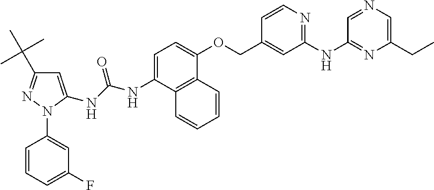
C(NC1=CC=C(OCC2=CC(NC3=NC(CC)=CN=C3)=NC=C2)C2=C1C=CC=C2)(NC1=CC(C(C)(C)C)=NN1C1=CC(F)=CC=C1)=O
